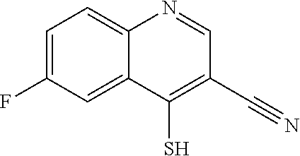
C1=C(F)C=C2C(=C1)N=CC(C#N)=C2S
